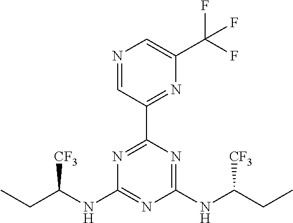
N1=C(C2=NC(C(F)(F)F)=CN=C2)N=C(NC(CC)[CF3])N=C1NC(CC)[CF3]
